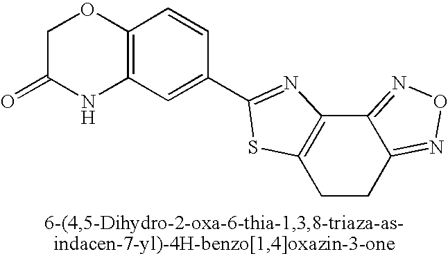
C1C(=O)NC2=C(O1)C=CC(C1=NC3=C(CCC4=NON=C43)S1)=C2
